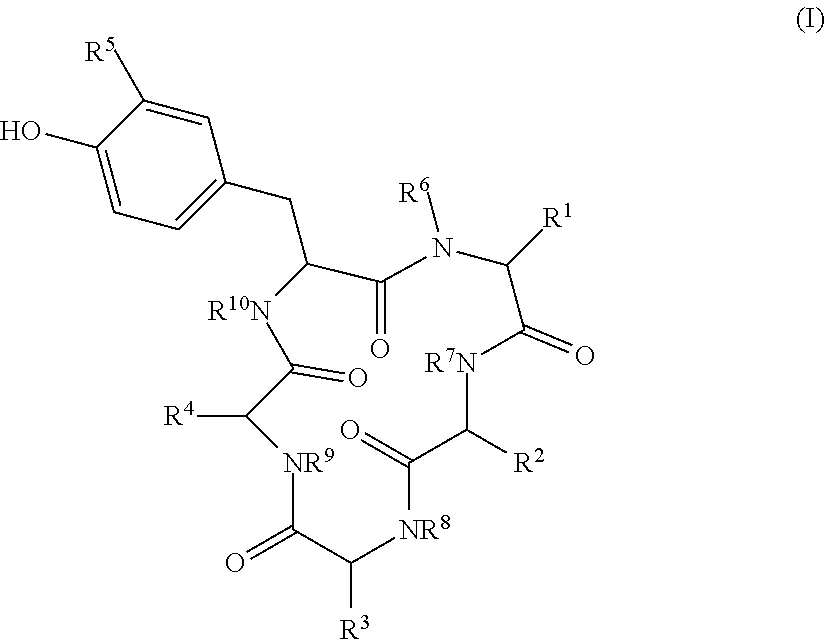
C1(O)=CC=C(CC2C(=O)N([R6])C([R1])C(=O)[R7N]C([R2])C(=O)[NR8]C([R3])C(=O)[NR9]C([R4])C(=O)[R10N]2)C=C1[R5]
